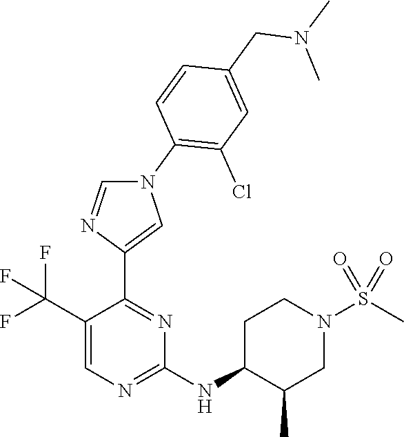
C1(C(F)(F)F)=CN=C(NC2CCN(S(C)(=O)=O)CC2C)N=C1C1=CN(C2=C(Cl)C=C(CN(C)C)C=C2)C=N1
